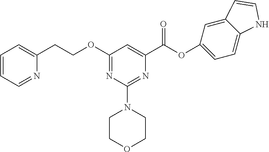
O(C(C1=CC(OCCC2=CC=CC=N2)=NC(N2CCOCC2)=N1)=O)C1=CC=C2C(=C1)C=CN2
